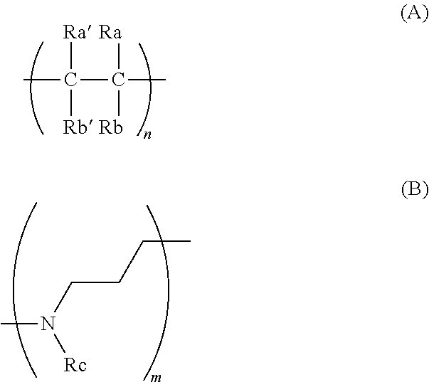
CC(C(C)([Ra])[Rb])([Ra])[Rb].CN(CCCC)[Rc]
